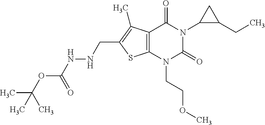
C12=C(N(CCOC)C(=O)N(C3C(CC)C3)C1=O)SC(CNNC(OC(C)(C)C)=O)=C2C
